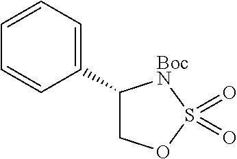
C1(C2COS(=O)(=O)[BocN]2)=CC=CC=C1
